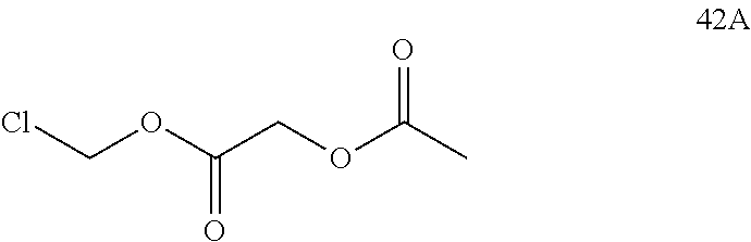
ClCOC(COC(C)=O)=O
